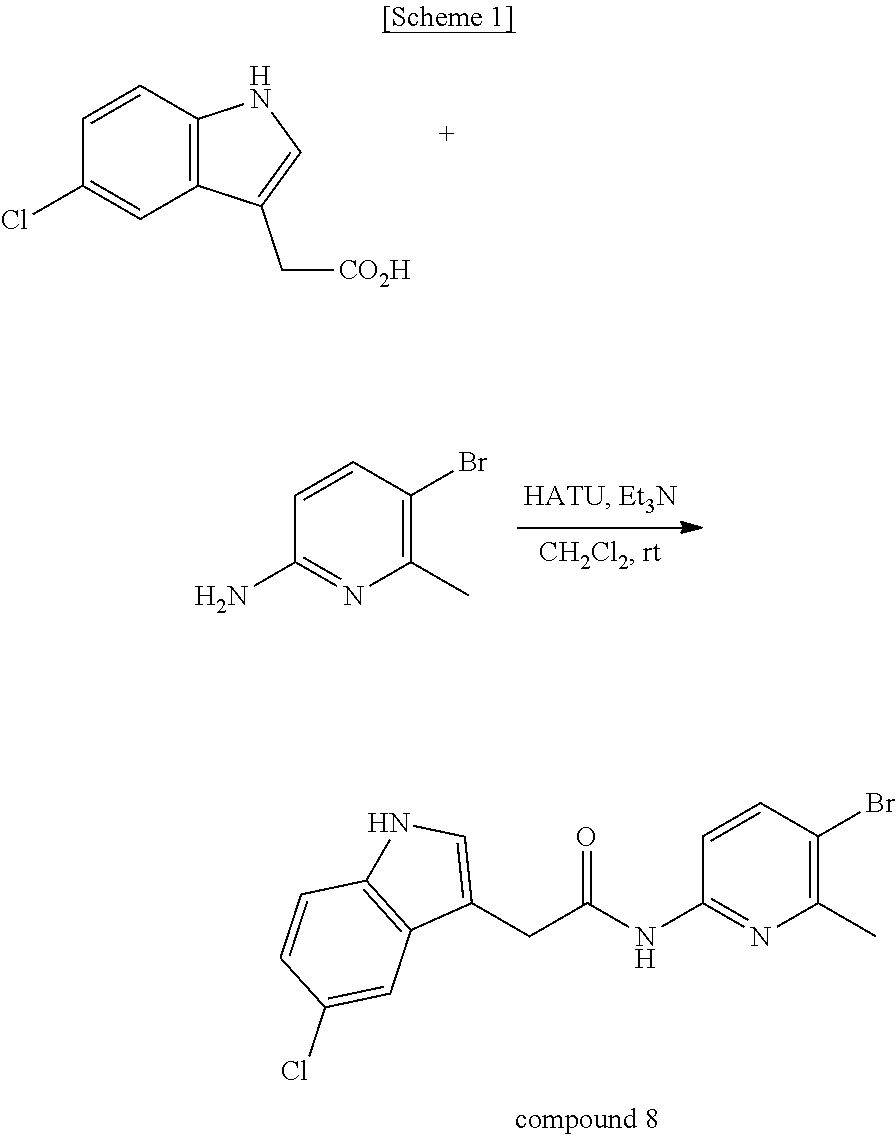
C1(C)=C(Br)C=CC(N)=N1.C12=C(C=CC(Cl)=C1)NC=C2C[CO2H].C1(C)=C(Br)C=CC(NC(CC2=CNC3=C2C=C(Cl)C=C3)=O)=N1
